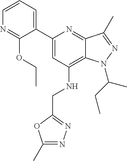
C1=CC=C(C2=CC(NCC3=NN=C(C)O3)=C3C(=N2)C(C)=NN3C(CC)C)C(OCC)=N1
